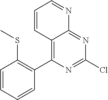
C12=C(C3=C(SC)C=CC=C3)N=C(Cl)N=C1N=CC=C2
